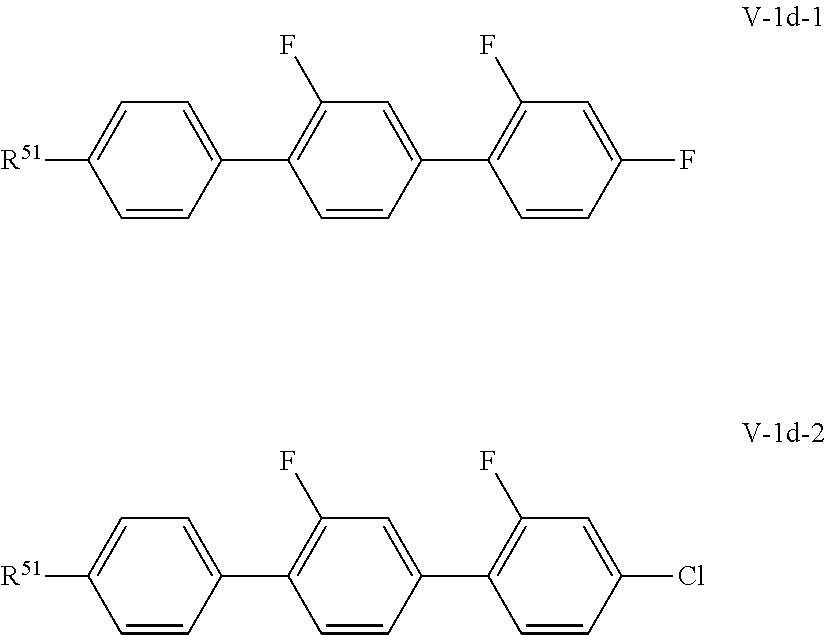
[R51]C1=CC=C(C2=C(F)C=C(C3=C(F)C=C(F)C=C3)C=C2)C=C1.[R51]C1=CC=C(C2=C(F)C=C(C3=C(F)C=C(Cl)C=C3)C=C2)C=C1
